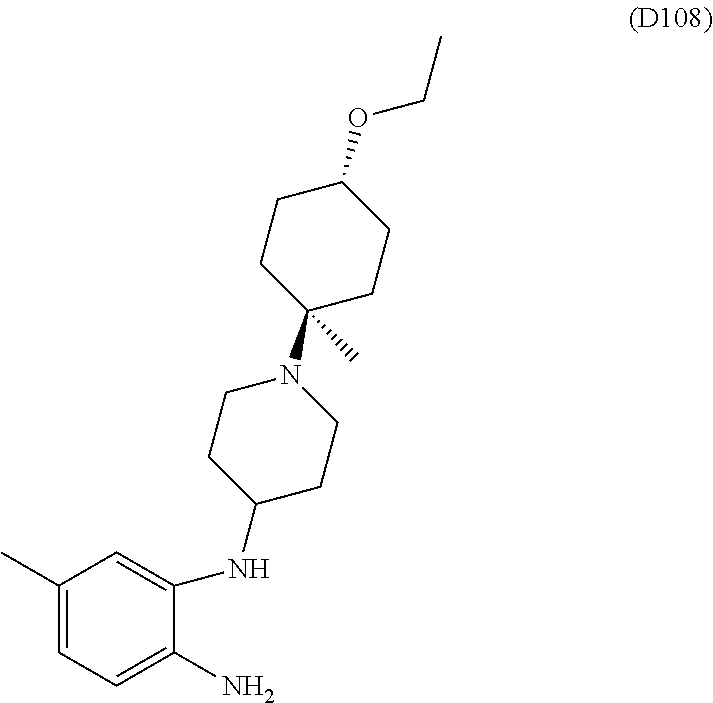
C1(C)=CC=C(N)C(NC2CCN(C3(C)CCC(OCC)CC3)CC2)=C1
